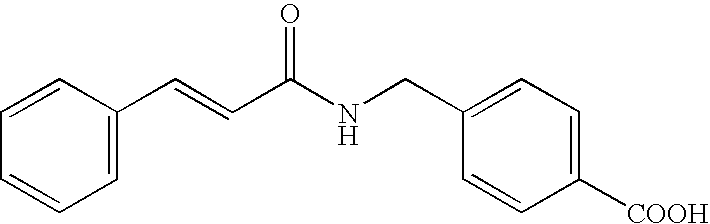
[COOH]C1=CC=C(CNC(C=CC2=CC=CC=C2)=O)C=C1
